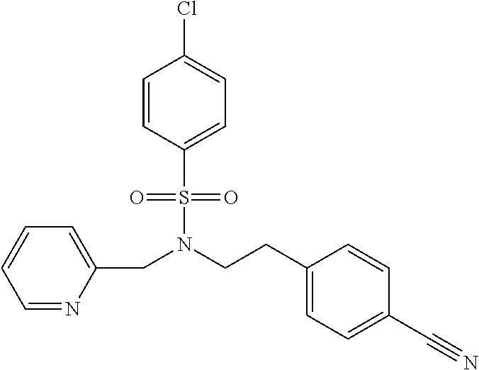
S(N(CC1=CC=CC=N1)CCC1=CC=C(C#N)C=C1)(C1=CC=C(Cl)C=C1)(=O)=O
